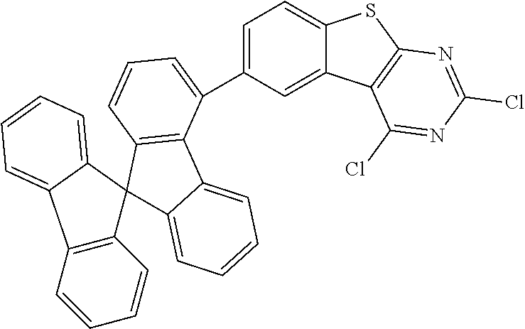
C12=C(C(C3=CC=C4C(=C3)C3=C(S4)N=C(Cl)N=C3Cl)=CC=C1)C1=CC=CC=C1C21C2=C(C3=CC=CC=C13)C=CC=C2
